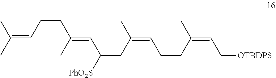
CC(=CCCC(C)=CC([PhO2S])CC(C)=CCCC(C)=CC[OTBDPS])C
